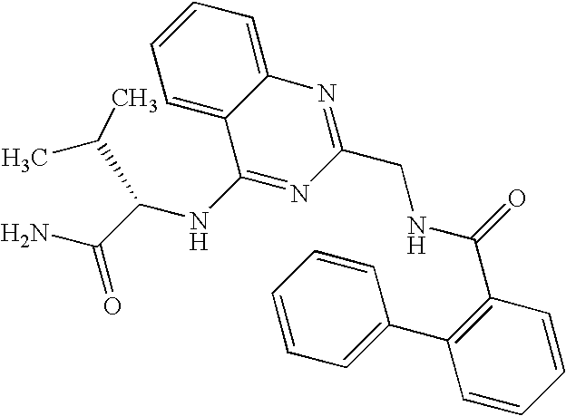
C1=C2C(=CC=C1)N=C(CNC(C1=C(C3=CC=CC=C3)C=CC=C1)=O)N=C2NC(C(N)=O)C(C)C
